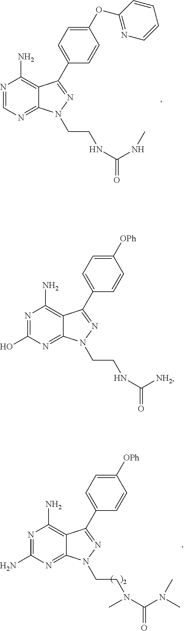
N1=CN=C2C(=C1N)C(C1=CC=C(OC3=NC=CC=C3)C=C1)=NN2CCNC(=O)NC.N1=C(N)N=C2C(=C1N)C(C1=CC=C([OPh])C=C1)=NN2CCN(C(=O)N(C)C)C.N1=C(O)N=C2C(=C1N)C(C1=CC=C([OPh])C=C1)=NN2CCNC(=O)[NH2]
